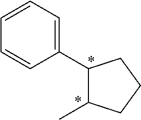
C1=CC(C2C(C)CCC2)=CC=C1
